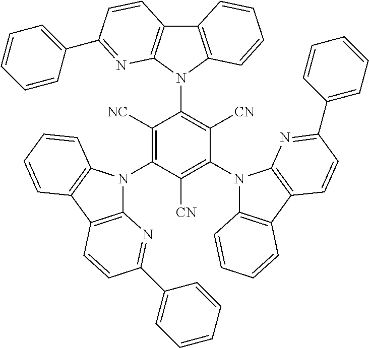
C12=C(N(C3=C([CN])C(N4C5=C(C6=C4N=C(C4=CC=CC=C4)C=C6)C=CC=C5)=C([CN])C(N4C5=C(C6=C4C=CC=C6)C=CC(C4=CC=CC=C4)=N5)=C3[NC])C3=C1C=CC(C1=CC=CC=C1)=N3)C=CC=C2
